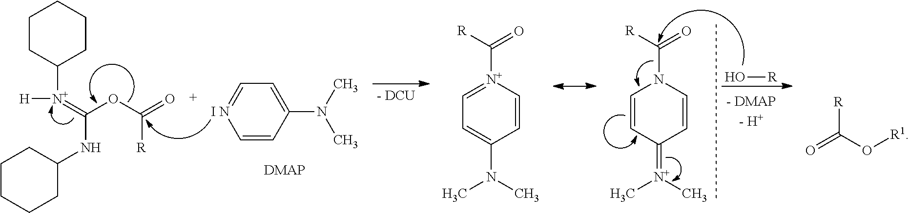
C1=CC(N(C)C)=CC=[I N]1.[N+](=C(OC(=O)[R])NC1CCCCC1)(C1CCCCC1)[H].[R]C(=O)[N+]1=CC=C(N(C)C)C=C1.[R]C(=O)N1C=CC(=[N+](C)C)C=C1.O[R].O=C(O[R1])[R]
